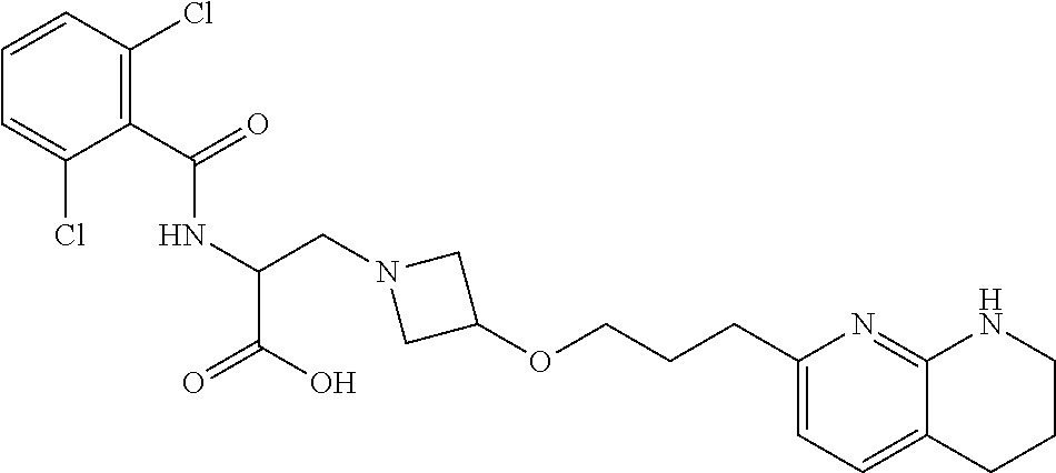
C(C1=C(Cl)C=CC=C1Cl)(=O)NC(CN1CC(OCCCC2=CC=C3C(=N2)NCCC3)C1)C(=O)O
